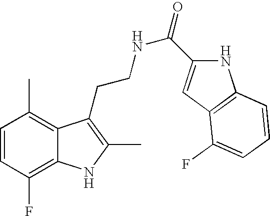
C1=CC(F)=C2C(=C1C)C(CCNC(=O)C1=CC3=C(N1)C=CC=C3F)=C(C)N2
